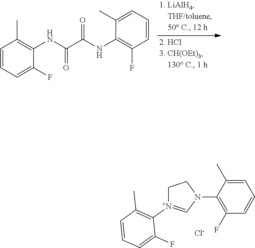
C1=C(C)C(N2CC[N+](C3=C(C)C=CC=C3F)=C2)=C(F)C=C1.[Cl-].C1=CC=C(F)C(NC(C(NC2=C(F)C=CC=C2C)=O)=O)=C1C
